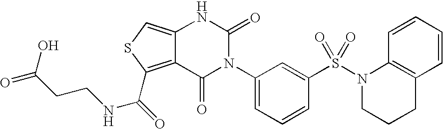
C12=C(C(=O)NCCC(=O)O)SC=C1NC(=O)N(C1=CC=CC(S(N3CCCC4=C3C=CC=C4)(=O)=O)=C1)C2=O
